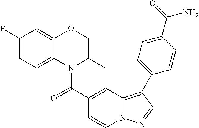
C1=CN2C(=C(C3=CC=C(C(=O)N)C=C3)C=N2)C=C1C(=O)N1C(C)COC2=CC(F)=CC=C12
